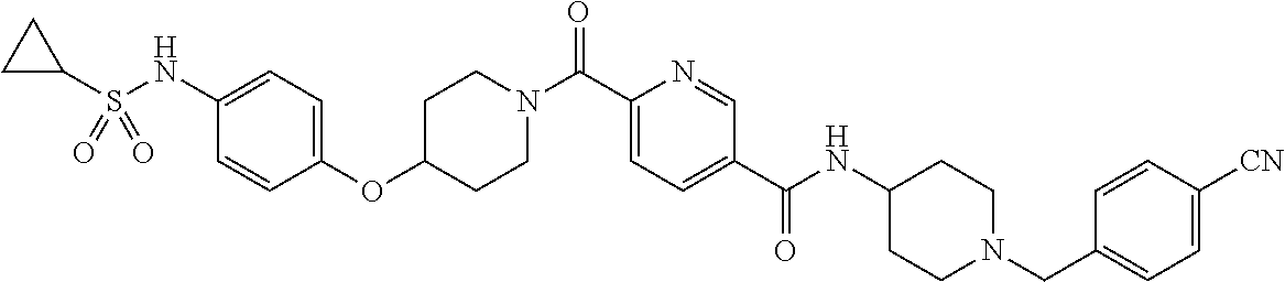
C1CN(C(C2=CC=C(C(=O)NC3CCN(CC4=CC=C([CN])C=C4)CC3)C=N2)=O)CCC1OC1=CC=C(NS(C2CC2)(=O)=O)C=C1
